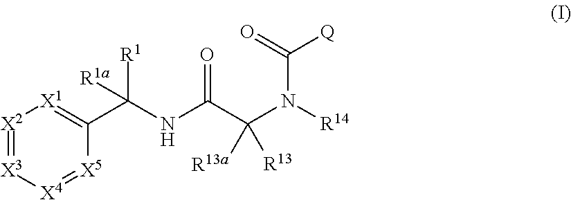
C(C(NC(C1=[X1][X2]=[X3][X4]=[X5]1)([R1])[R1a])=O)(N([R14])C([Q])=O)([R13])[R13a]
